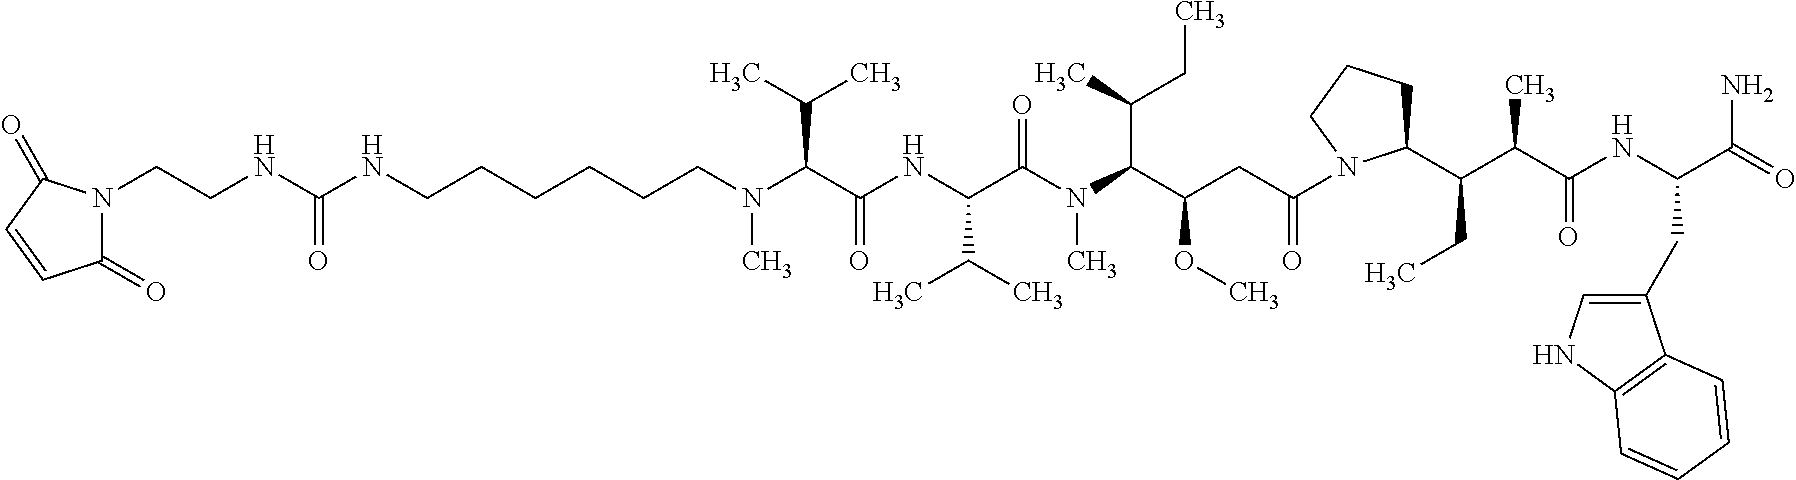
C(C(NC(C(N(C(C(CC(=O)N1C(C(C(C(NC(CC2=CNC3=C2C=CC=C3)C(=O)N)=O)C)CC)CCC1)OC)C(C)CC)C)=O)C(C)C)=O)(C(C)C)N(C)CCCCCCNC(NCCN1C(=O)C=CC1=O)=O
